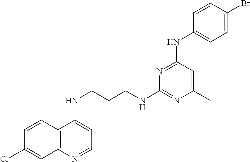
C1=CC2=C(C=C1Cl)N=CC=C2NCCCNC1=NC(C)=CC(NC2=CC=C(Br)C=C2)=N1
